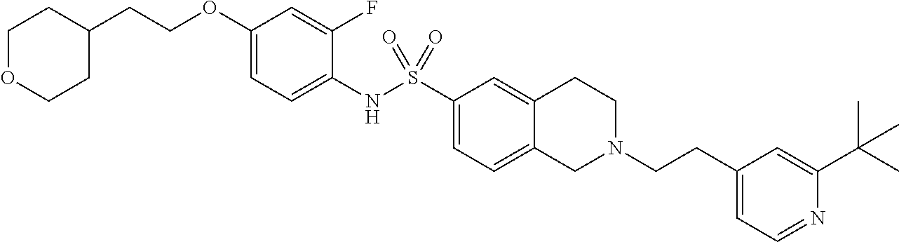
C1(OCCC2CCOCC2)=CC=C(NS(C2=CC=C3C(=C2)CCN(CCC2=CC=NC(C(C)(C)C)=C2)C3)(=O)=O)C(F)=C1
